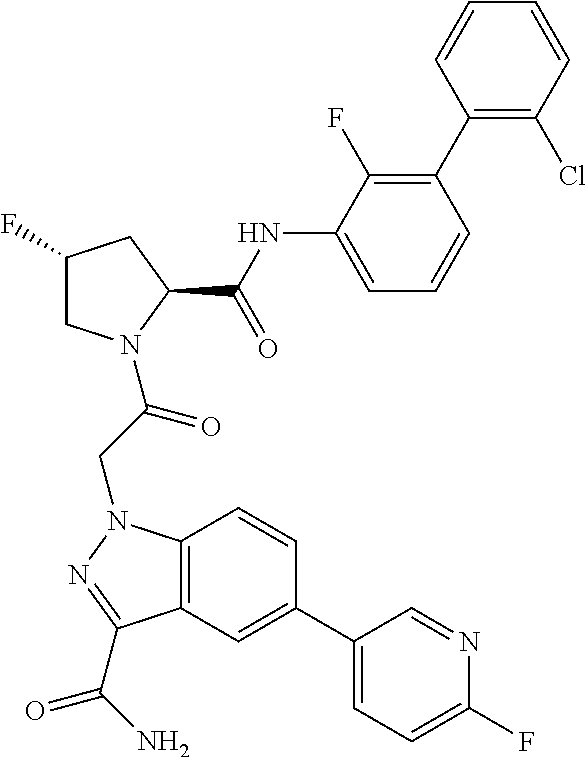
C12=C(C=C(C3=CC=C(F)N=C3)C=C1)C(C(=O)N)=NN2CC(=O)N1CC(F)CC1C(=O)NC1=CC=CC(C2=C(Cl)C=CC=C2)=C1F
